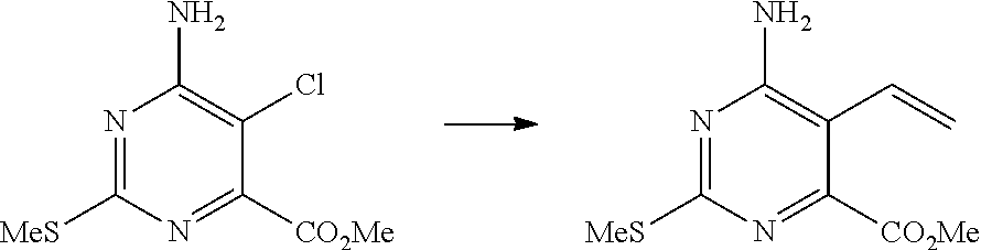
N1=C([MeS])N=C([CO2Me])C(Cl)=C1N.N1=C([MeS])N=C([CO2Me])C(C=C)=C1N
